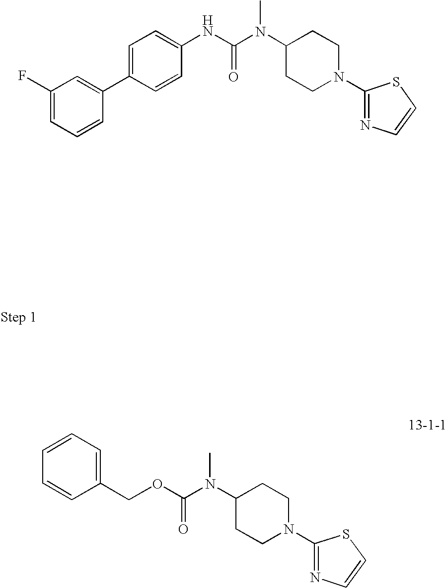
C1=C(F)C=C(C2=CC=C(NC(=O)N(C)C3CCN(C4=NC=CS4)CC3)C=C2)C=C1.O(C(=O)N(C)C1CCN(C2=NC=CS2)CC1)CC1=CC=CC=C1
